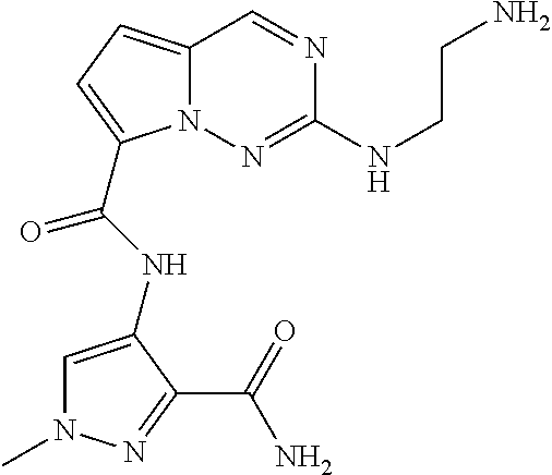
N12C(=CC=C1C(NC1=CN(C)N=C1C(=O)N)=O)C=NC(NCCN)=N2
